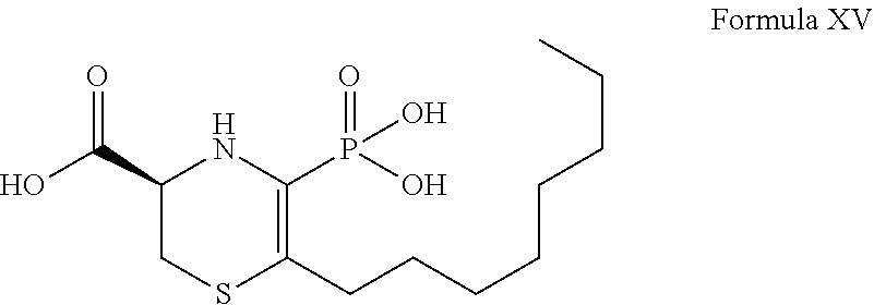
C1(C(O)=O)CSC(CCCCCCCC)=C(P(O)(=O)O)N1
